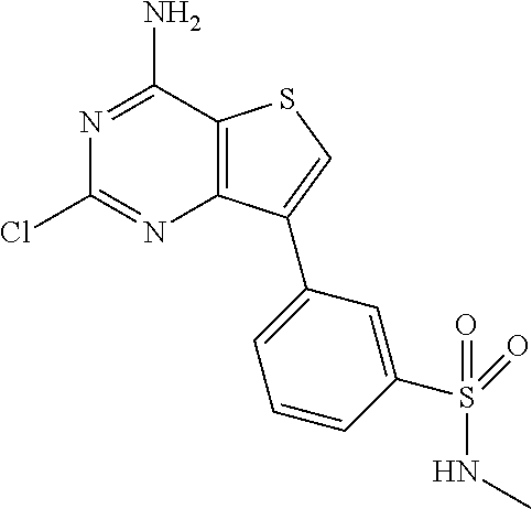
N1=C(N)C2=C(N=C1Cl)C(C1=CC=CC(S(=O)(=O)NC)=C1)=CS2
